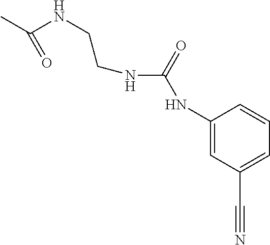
CC(NCCNC(NC1=CC(C#N)=CC=C1)=O)=O
